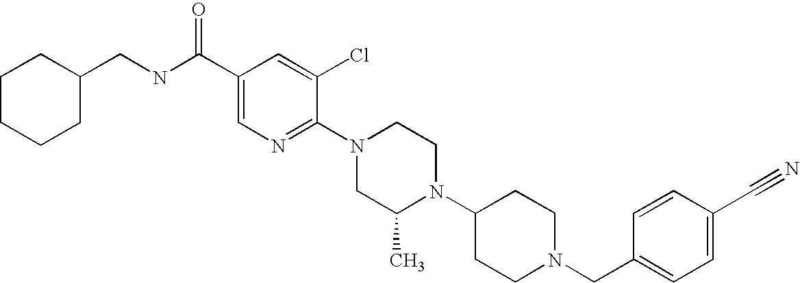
C1(C#N)=CC=C(CN2CCC(N3C(C)CN(C4=NC=C(C(NCC5CCCCC5)=O)C=C4Cl)CC3)CC2)C=C1
